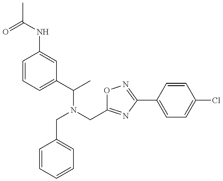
O=C(C)NC1=CC(C(N(CC2=CC=CC=C2)CC2=NC(C3=CC=C(Cl)C=C3)=NO2)C)=CC=C1
